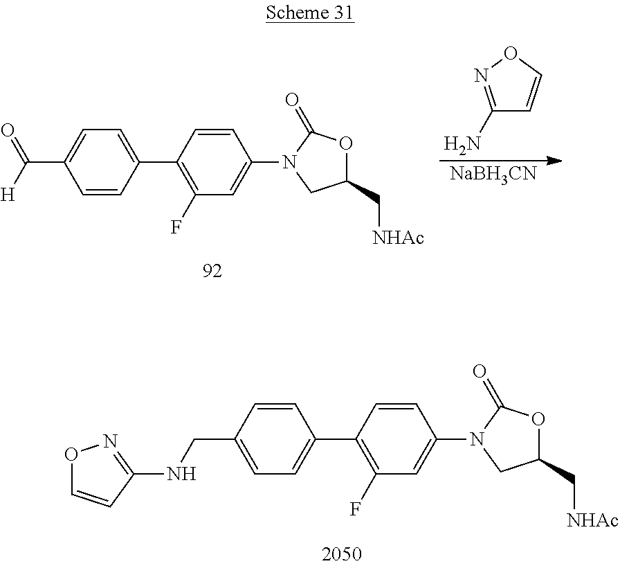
C1=CC(CNC2=NOC=C2)=CC=C1C1=C(F)C=C(N2CC(C[NHAc])OC2=O)C=C1.C1(N)=NOC=C1.[NaBH3CN].C1=C(C2=C(F)C=C(N3CC(C[NHAc])OC3=O)C=C2)C=CC(C(=O)[H])=C1
